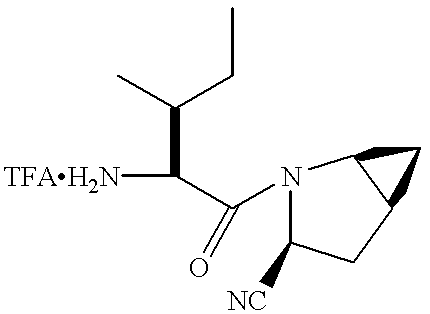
N1(C(C([TFAH2N])C(C)CC)=O)C([NC])CC2C1C2
